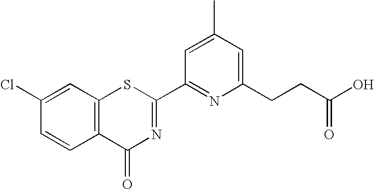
C1=C(C)C=C(CCC(=O)O)N=C1C1=NC(=O)C2=C(S1)C=C(Cl)C=C2
